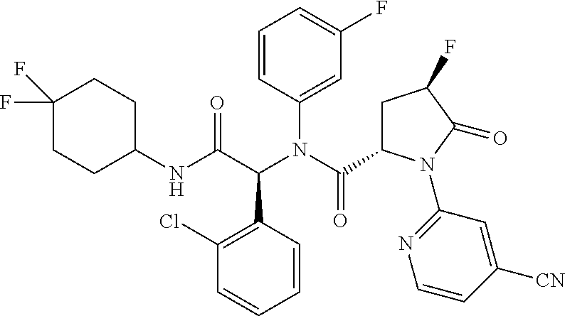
C1=CC(N(C(C2CC(F)C(=O)N2C2=NC=CC([CN])=C2)=O)C(C(NC2CCC(F)(F)CC2)=O)C2=C(Cl)C=CC=C2)=CC(F)=C1
